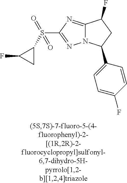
C12=NC(S(C3C(F)C3)(=O)=O)=NN1C(C1=CC=C(F)C=C1)CC2F
